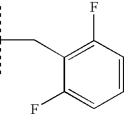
C1(F)=CC=CC(F)=C1CC(C)C
